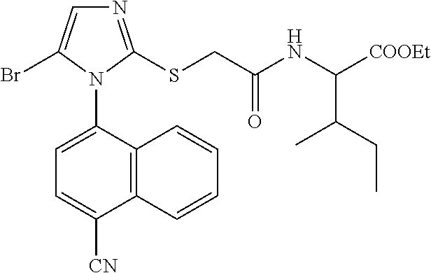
C12=C(C(N3C(Br)=CN=C3SCC(NC([COOEt])C(CC)C)=O)=CC=C1[CN])C=CC=C2
